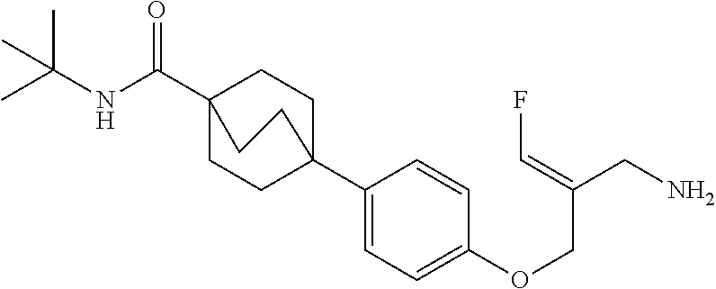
N(C(C12CCC(C3=CC=C(OCC(CN)=CF)C=C3)(CC1)CC2)=O)C(C)(C)C
